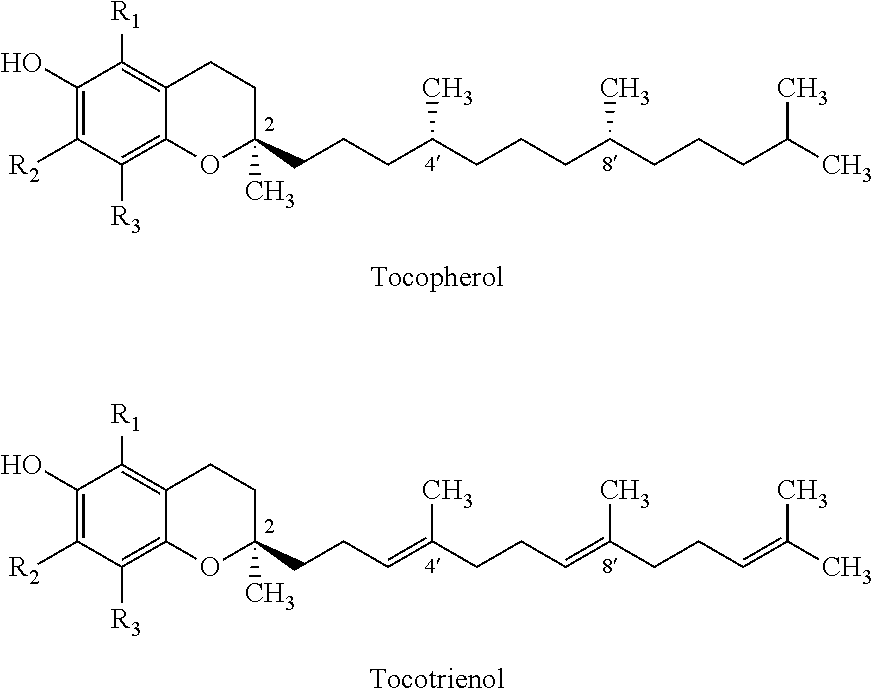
C1(O)=C([R2])C([R3])=C2C(=C1[R1])CCC(CCCC(CCCC(CCCC(C)C)C)C)(C)O2.C1(O)=C([R2])C([R3])=C2C(=C1[R1])CCC(CCC=C(CCC=C(CCC=C(C)C)C)C)(C)O2
